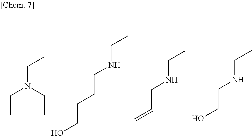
N(CC)(CC)CC.C(NCCCCO)C.C(NCC=C)C.C(NCCO)C
